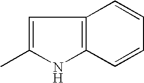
C1=C(C)NC2=C1C=CC=C2
